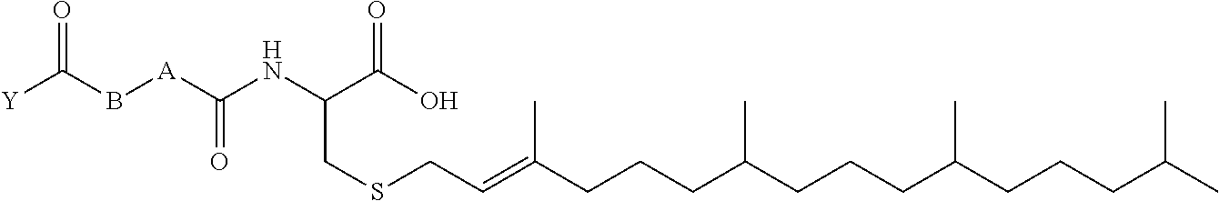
[Y]C(B[A]C(NC(CSCC=C(CCCC(CCCC(CCCC(C)C)C)C)C)C(=O)O)=O)=O
